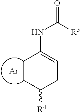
C1CC([R4])CC=C1NC(=O)[R5].[Ar]
